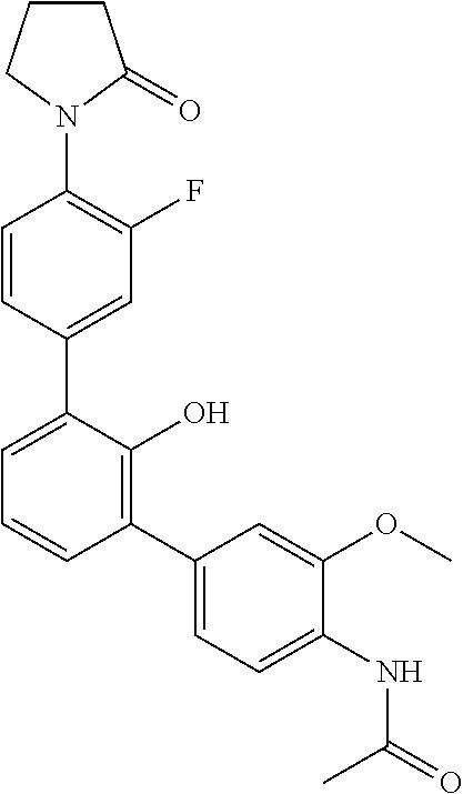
C1(N2C(=O)CCC2)=C(F)C=C(C2=CC=CC(C3=CC=C(NC(C)=O)C(OC)=C3)=C2O)C=C1
